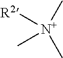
[R2][N+](C)(C)C
